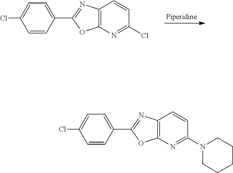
C1=C(Cl)C=CC(C2=NC3=C(O2)N=C(Cl)C=C3)=C1.C1=C(Cl)C=CC(C2=NC3=C(O2)N=C(N2CCCCC2)C=C3)=C1
